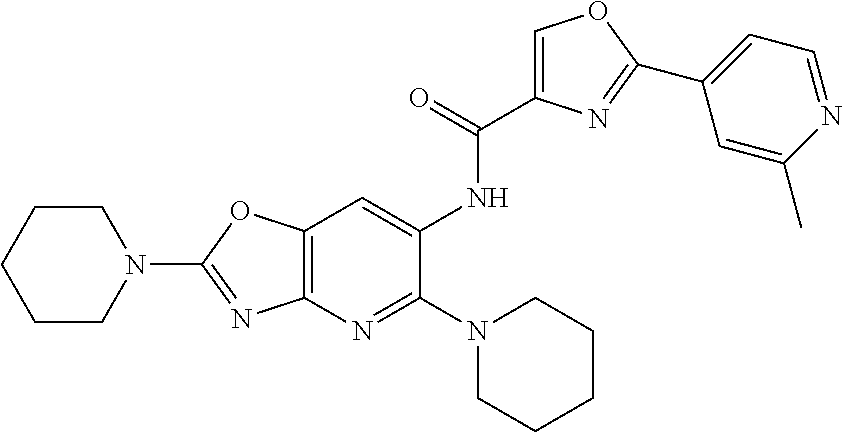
C1(N2CCCCC2)=NC2=C(C=C1NC(C1=COC(C3=CC=NC(C)=C3)=N1)=O)OC(N1CCCCC1)=N2
